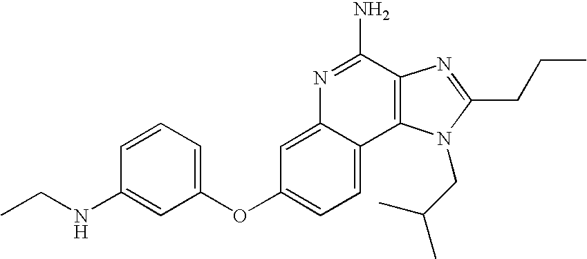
C1=C2C(=CC=C1OC1=CC=CC(NCC)=C1)C1=C(C(N)=N2)N=C(CCC)N1CC(C)C
